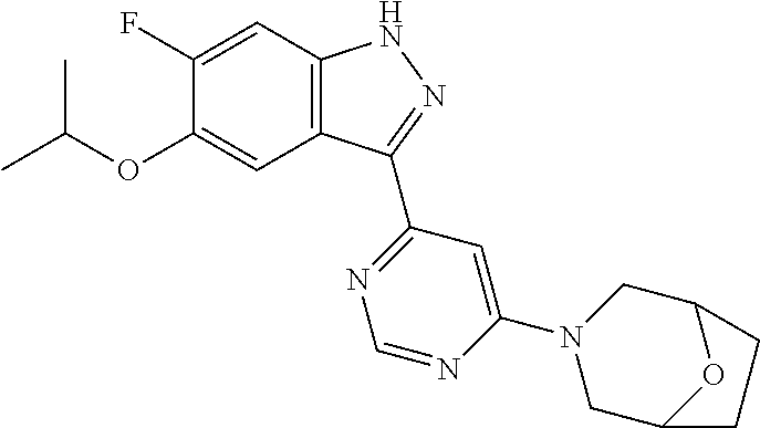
O(C1=CC2=C(C=C1F)NN=C2C1=NC=NC(N2CC3OC(C2)CC3)=C1)C(C)C
